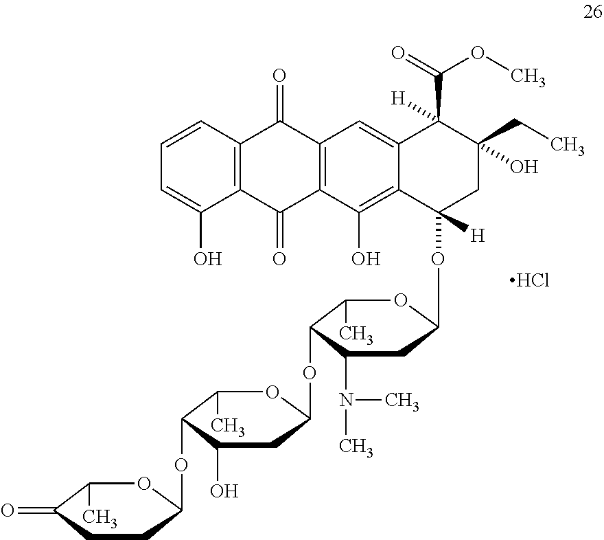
Cl.C1(C)C(OC2CCC(=O)C(C)O2)C(O)CC(OC2C(C)OC(OC3([H])C4=C(O)C5=C(C(=O)C6=C(C(O)=CC=C6)C5=O)C=C4C(C(=O)OC)([H])C(CC)(O)C3)CC2N(C)C)O1
